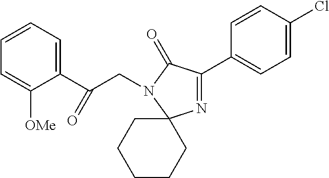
C1=CC=C(C(CN2C(=O)C(C3=CC=C(Cl)C=C3)=NC23CCCCC3)=O)C([OMe])=C1
